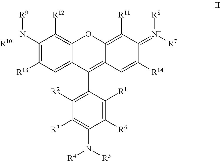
C1(N[R9])=C([R13])C=C2C(=C1[R12])OC1=C([R11])C(=[N+]([R7])[R8])C([R14])=CC1=C2C1=C([R2])C([R3])=C(N([R5])[R4])C([R6])=C1[R1].[R10]
